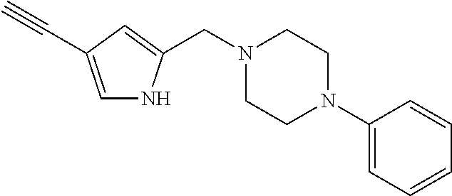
N1C=C(C#C)C=C1CN1CCN(C2=CC=CC=C2)CC1
